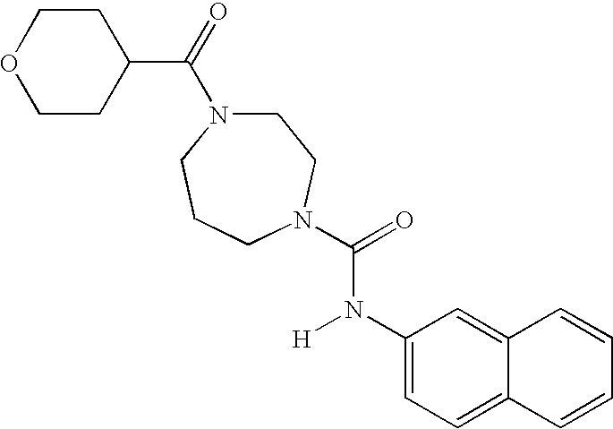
C1(C(=O)N2CCN(C(=O)N(C3=CC=C4C(=C3)C=CC=C4)[H])CCC2)CCOCC1
